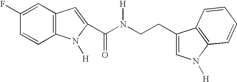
C1(F)=CC2=C(C=C1)N([H])C(C(N(CCC1=CN([H])C3=C1C=CC=C3)[H])=O)=C2
